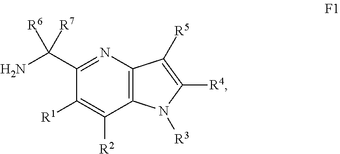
N1=C(C(N)([R6])[R7])C([R1])=C([R2])C2=C1C([R5])=C([R4])N2[R3]
